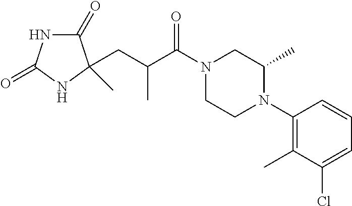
C1(=O)NC(=O)NC1(C)CC(C)C(=O)N1CCN(C2=C(C)C(Cl)=CC=C2)C(C)C1
